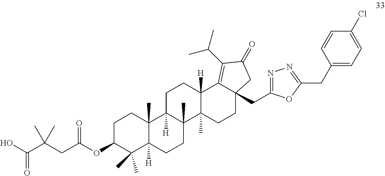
C1C(OC(CC(C(O)=O)(C)C)=O)C(C)(C)C2([H])C(C)(C1)C1([H])C(C)(CC2)C2(C)C([H])(CC1)C1=C(C(C)C)C(=O)CC1(CC1=NN=C(CC3=CC=C(Cl)C=C3)O1)CC2
